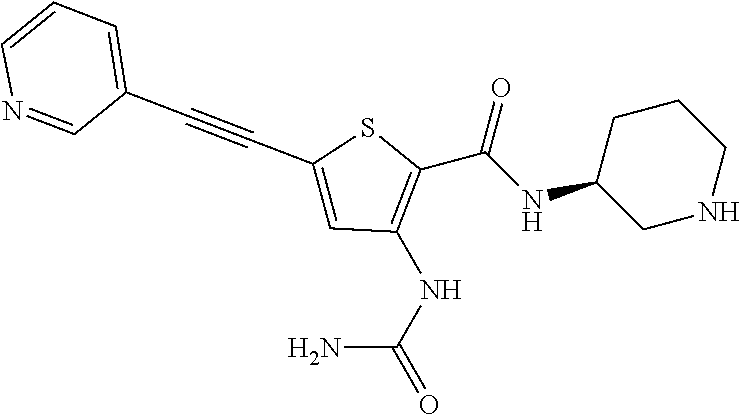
C(NC1CNCCC1)(=O)C1=C(NC(=O)N)C=C(C#CC2=CC=CN=C2)S1
